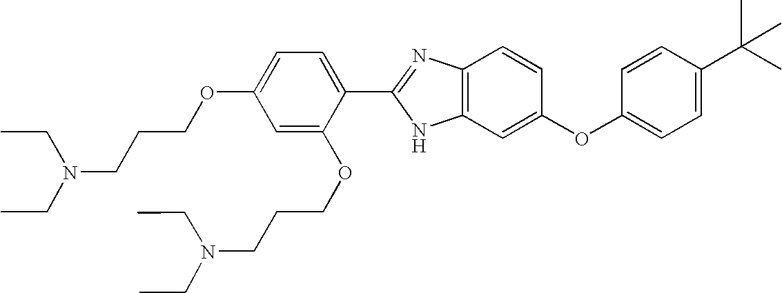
C1=C(OCCCN(CC)CC)C=C(OCCCN(CC)CC)C(C2=NC3=C(N2)C=C(OC2=CC=C(C(C)(C)C)C=C2)C=C3)=C1
